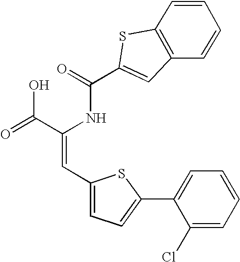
C(=O)(NC(C(=O)O)=CC1=CC=C(C2=CC=CC=C2Cl)S1)C1=CC2=C(S1)C=CC=C2
